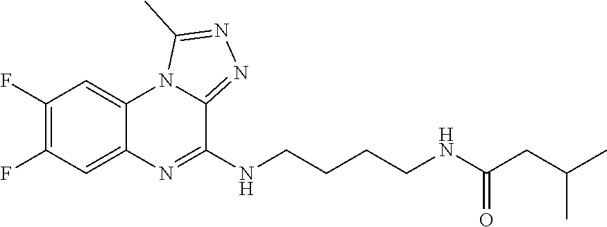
C1(F)=C(F)C=C2C(=C1)N1C(=NN=C1C)C(NCCCCNC(CC(C)C)=O)=N2
